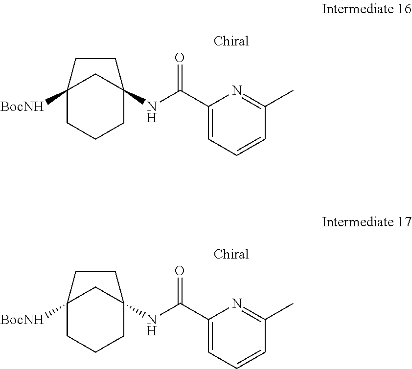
C12([BocNH])CCCC(NC(C3=CC=CC(C)=N3)=O)(C1)CC2.C12([BocNH])CCCC(NC(C3=CC=CC(C)=N3)=O)(C1)CC2
